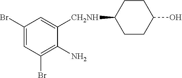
C1(Br)=CC(Br)=C(N)C([CH2NH]C2CCC(O)CC2)=C1
